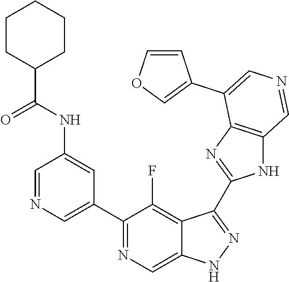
C1(C2=CN=CC(NC(=O)C3CCCCC3)=C2)=NC=C2C(=C1F)C(C1=NC3=C(N1)C=NC=C3C1=COC=C1)=NN2
